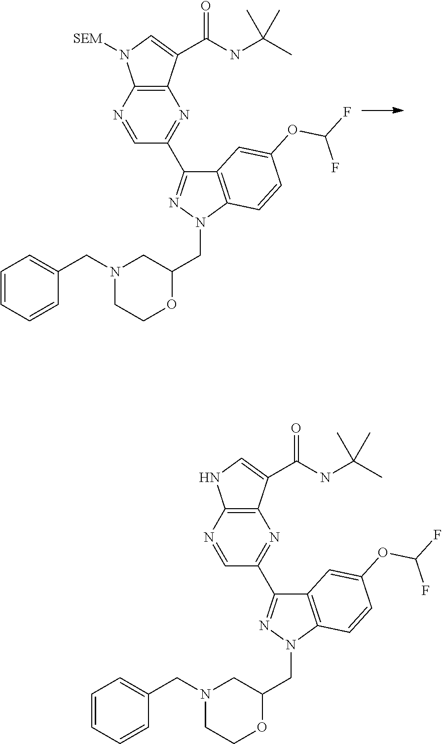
C12=C(C(C(NC(C)(C)C)=O)=CN1[SEM])N=C(C1=NN(CC3CN(CC4=CC=CC=C4)CCO3)C3=C1C=C(OC(F)F)C=C3)C=N2.C12=C(C(C(NC(C)(C)C)=O)=CN1)N=C(C1=NN(CC3CN(CC4=CC=CC=C4)CCO3)C3=C1C=C(OC(F)F)C=C3)C=N2
